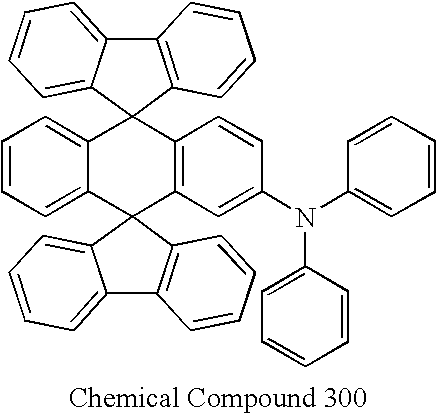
C12=CC=CC=C1C1(C3=C(C=CC(N(C4=CC=CC=C4)C4=CC=CC=C4)=C3)C23C2=CC=CC=C2C2=C3C=CC=C2)C2=C(C3=CC=CC=C31)C=CC=C2
